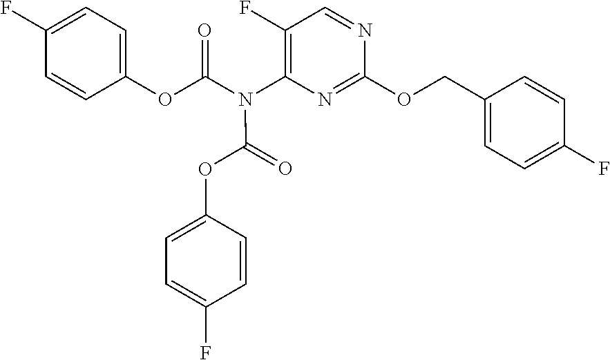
C1(F)=C(N(C(OC2=CC=C(F)C=C2)=O)C(=O)OC2=CC=C(F)C=C2)N=C(OCC2=CC=C(F)C=C2)N=C1
